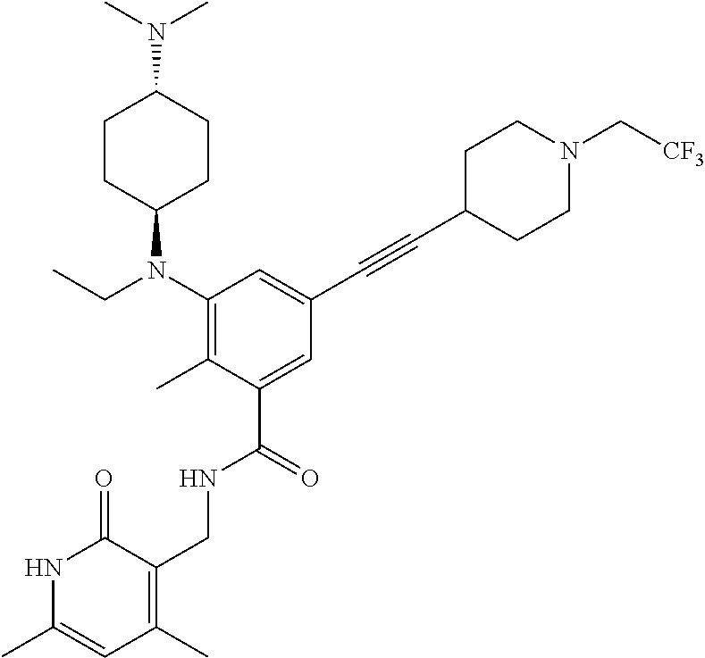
C1(N(CC)C2CCC(N(C)C)CC2)=C(C)C(C(=O)NCC2=C(C)C=C(C)NC2=O)=CC(C#CC2CCN(C[CF3])CC2)=C1
